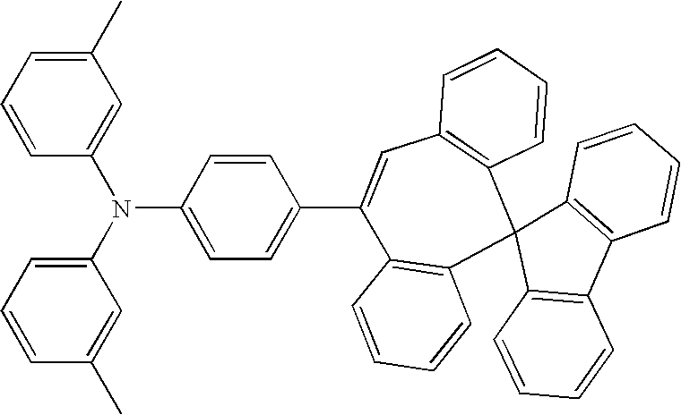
C1=CC(N(C2=CC=CC(C)=C2)C2=CC=C(C3=CC4=C(C5(C6=C3C=CC=C6)C3=C(C6=C5C=CC=C6)C=CC=C3)C=CC=C4)C=C2)=CC(C)=C1
